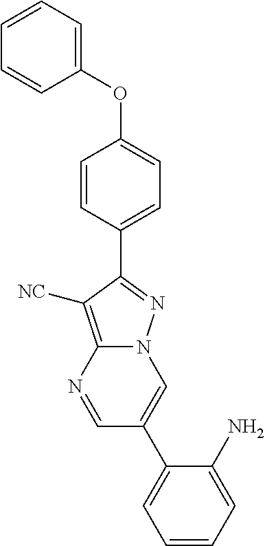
C1=NC2=C([NC])C(C3=CC=C(OC4=CC=CC=C4)C=C3)=NN2C=C1C1=CC=CC=C1N
